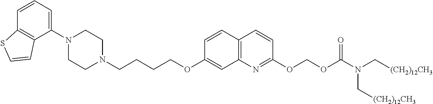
C1(N2CCN(CCCCOC3=CC4=C(C=C3)C=CC(OCOC(=O)N(C[(CH2)12CH3])C[(CH2)12CH3])=N4)CC2)=CC=CC2=C1C=CS2
